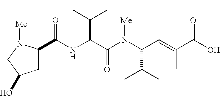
N(C(C(N(C(C=C(C(O)=O)C)C(C)C)[Me])=O)C(C)(C)C)C(C1CC(O)CN1[Me])=O
